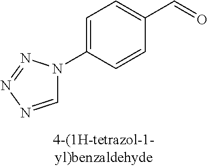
C1=C(N2C=NN=N2)C=CC(C=O)=C1
